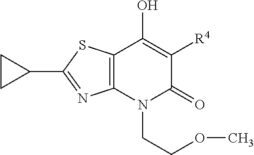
C12=C(N(CCOC)C(=O)C([R4])=C1O)N=C(C1CC1)S2
